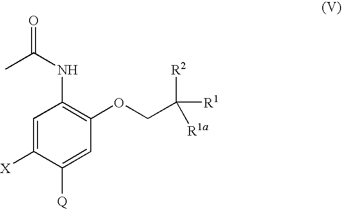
C1=C([X])C([Q])=CC(OCC([R2])([R1])[R1a])=C1NC(=O)C
